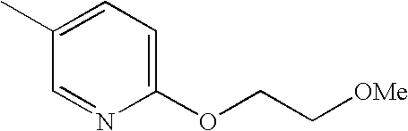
C1(OCC[OMe])=CC=C(C)C=N1
